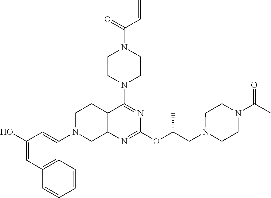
C12=C(N=C(OC(CN3CCN(C(C)=O)CC3)C)N=C1N1CCN(C(=O)C=C)CC1)CN(C1=CC(O)=CC3=C1C=CC=C3)CC2
